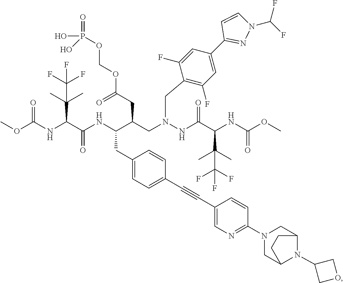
COC(NC(C(NC(C(CN(CC1=C(F)C=C(C2=NN(C(F)F)C=C2)C=C1F)NC(C(NC(OC)=O)C(C)(C)C(F)(F)F)=O)CC(OCOP(O)(O)=O)=O)CC1=CC=C(C#CC2=CN=C(N3CC4N(C5COC5)C(C3)CC4)C=C2)C=C1)=O)C(C)(C)C(F)(F)F)=O
